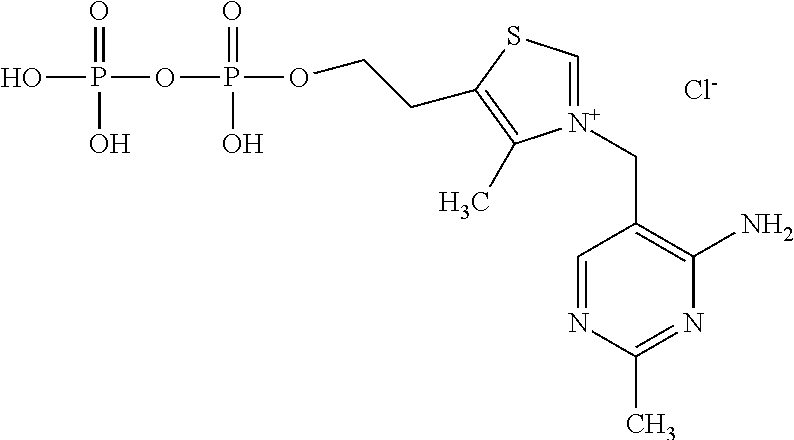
OP(OP(OCCC1=C(C)[N+](CC2=C(N)N=C(C)N=C2)=CS1)(=O)O)(=O)O.[Cl-]
